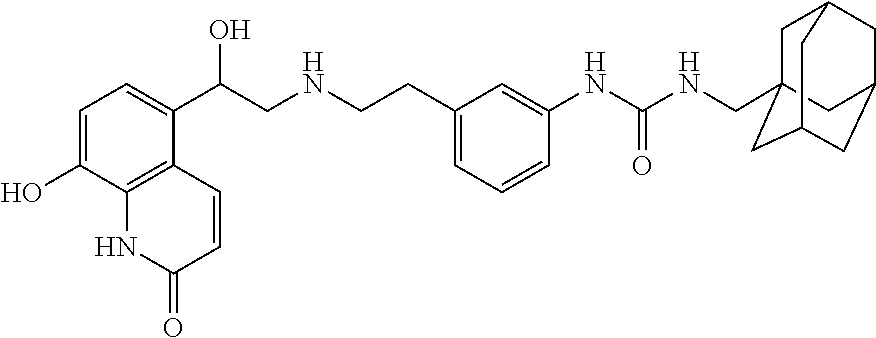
C1=C(O)C2=C(C(C(CNCCC3=CC=CC(NC(NCC45CC6CC(CC(C4)C6)C5)=O)=C3)O)=C1)C=CC(=O)N2
